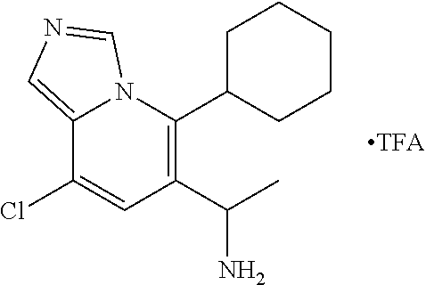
C1(C(C)N)=C(C2CCCCC2)N2C(=CN=C2)C(Cl)=C1
